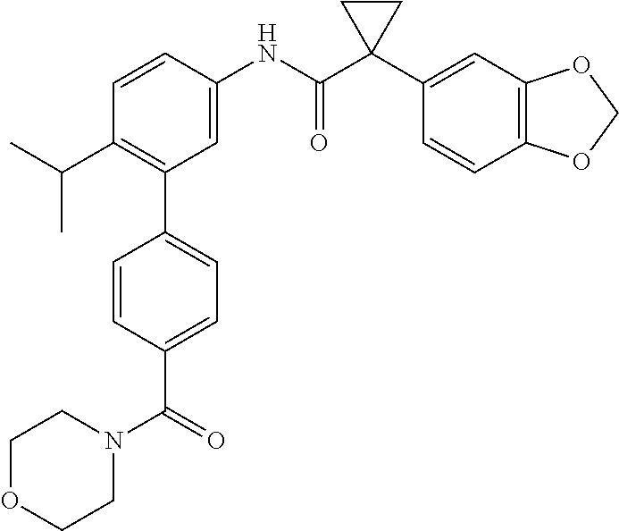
C1=C(NC(C2(C3=CC4=C(C=C3)OCO4)CC2)=O)C=CC(C(C)C)=C1C1=CC=C(C(=O)N2CCOCC2)C=C1
